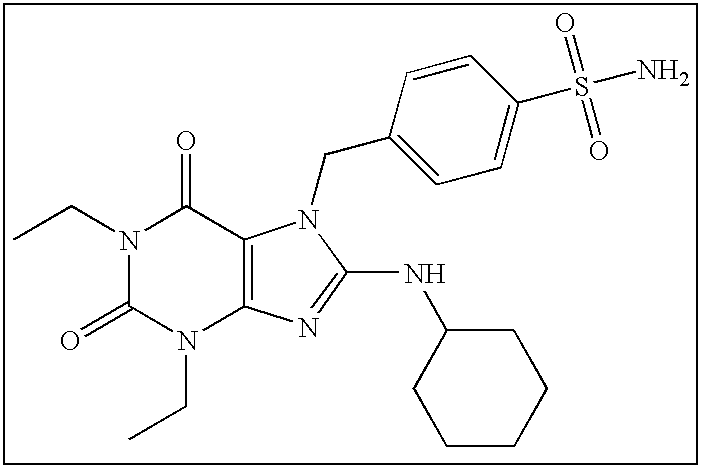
N1(CC)C(=O)N(CC)C2=C(C1=O)N(CC1=CC=C(S(N)(=O)=O)C=C1)C(NC1CCCCC1)=N2
